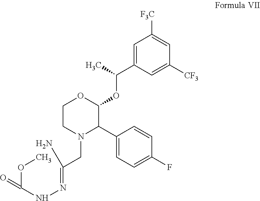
N(N=C(N)CN1C(C2=CC=C(F)C=C2)C(OC(C2=CC([F3C])=CC([CF3])=C2)C)OCC1)C(OC)=O
